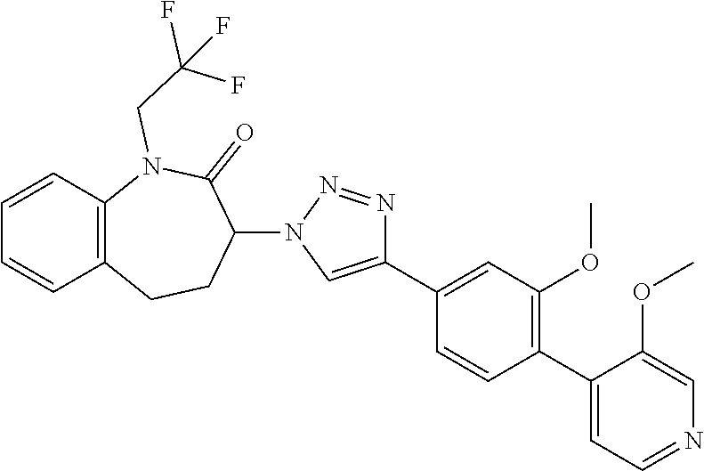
C1=CC=CC2=C1N(CC(F)(F)F)C(=O)C(N1N=NC(C3=CC(OC)=C(C4=CC=NC=C4OC)C=C3)=C1)CC2
